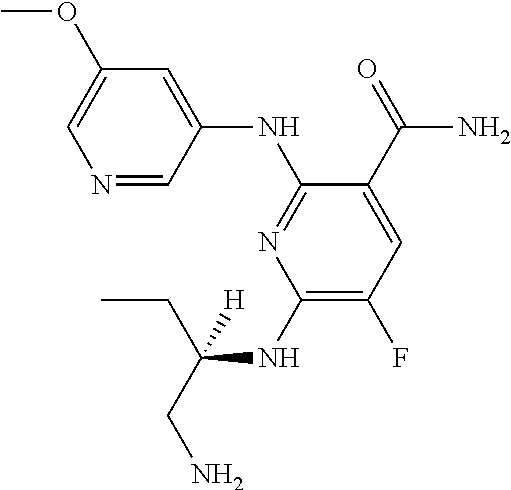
C1(NC(CC)(CN)[H])=C(F)C=C(C(=O)N)C(NC2=CC(OC)=CN=C2)=N1
